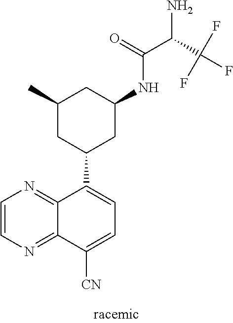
C1(C2CC(NC(=O)C(N)C(F)(F)F)CC(C)C2)=CC=C([CN])C2=NC=CN=C12
